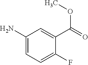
NC1=CC=C(F)C(C(=O)OC)=C1
